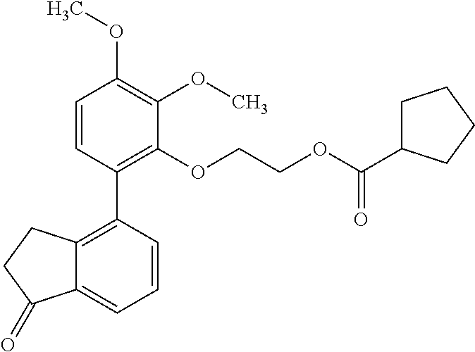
C1=CC(C2=C3C(=CC=C2)C(=O)CC3)=C(OCCOC(C2CCCC2)=O)C(OC)=C1OC
